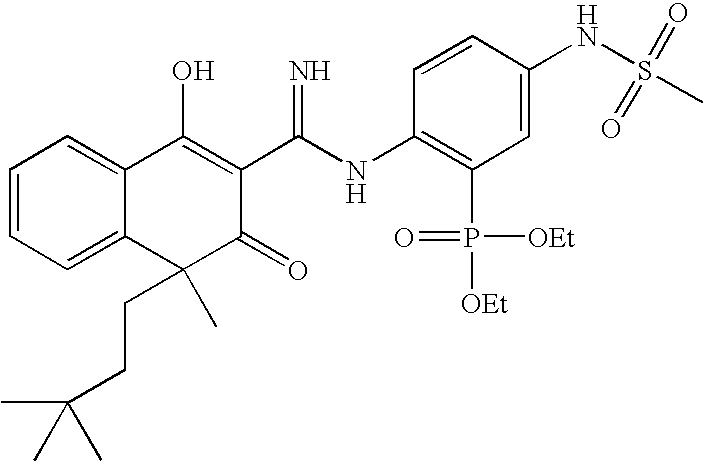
C1=CC=C2C(=C1)C(O)=C(C(NC1=C(P([OEt])(=O)[OEt])C=C(NS(C)(=O)=O)C=C1)=N)C(=O)C2(CCC(C)(C)C)C
